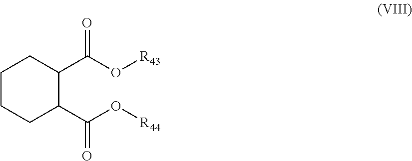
C1CCC(C(O[R44])=O)C(C(O[R43])=O)C1
